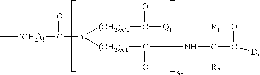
C[(CH2)d]C(=O)[Y]([(CH2)m1]C([Q1])=O)[(CH2)m1]C(=O)NC(C([D])=O)([R1])[R2]
